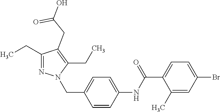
C1(CC)=NN(CC2=CC=C(NC(C3=CC=C(Br)C=C3C)=O)C=C2)C(CC)=C1CC(=O)O
